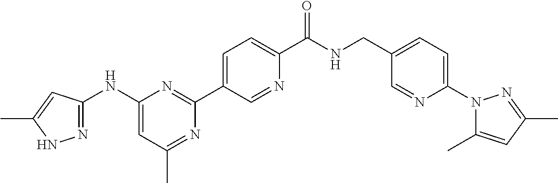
C1(NC2=NNC(C)=C2)=CC(C)=NC(C2=CC=C(C(NCC3=CC=C(N4C(C)=CC(C)=N4)N=C3)=O)N=C2)=N1
